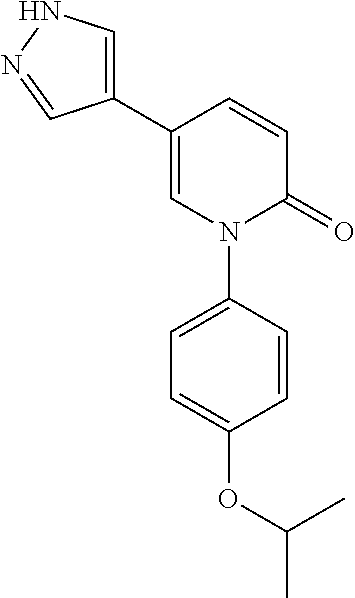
C1=CC(C2=CNN=C2)=CN(C2=CC=C(OC(C)C)C=C2)C1=O
